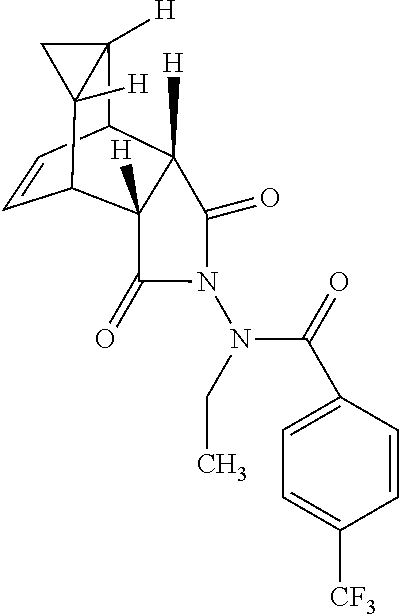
C1=CC2C3([H])C([H])(C1C1([H])C2([H])C1)C(=O)N(N(C(=O)C1=CC=C([CF3])C=C1)CC)C3=O
